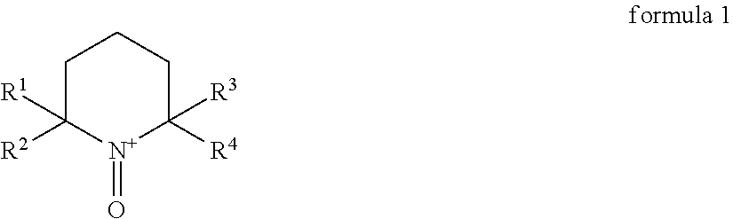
C1C([R2])([R1])[N+](=O)C([R4])([R3])CC1
